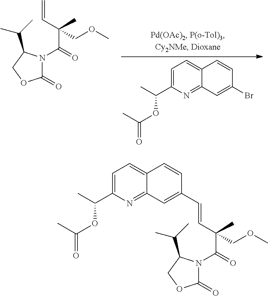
C1(=O)N(C(C(C=C)(C)COC)=O)C(C(C)C)CO1.C1=C(C(C)OC(=O)C)N=C2C(=C1)C=CC(Br)=C2.C1(=O)N(C(C(C=CC2=CC3=NC(C(C)OC(=O)C)=CC=C3C=C2)(C)COC)=O)C(C(C)C)CO1
